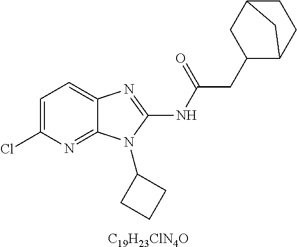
C1=C(Cl)N=C2C(=C1)N=C(NC(CC1C3CCC(C1)C3)=O)N2C1CCC1.[C19H23ClN4O]
